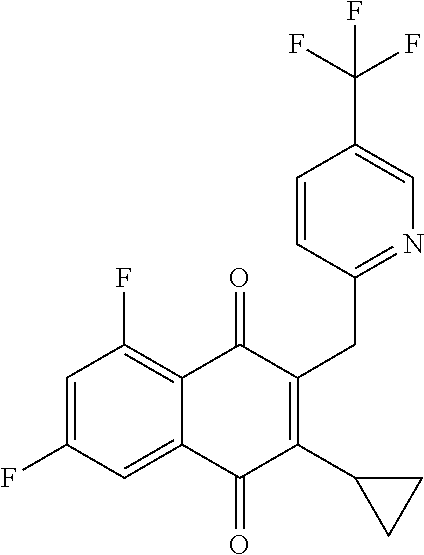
C1(F)=CC(F)=C2C(=O)C(CC3=NC=C(C(F)(F)F)C=C3)=C(C3CC3)C(=O)C2=C1
